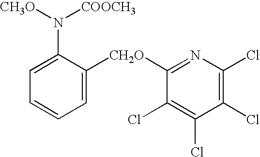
C1=C([CH2O]C2=NC(Cl)=C(Cl)C(Cl)=C2Cl)C(N([CH3O])[COOCH3])=CC=C1
